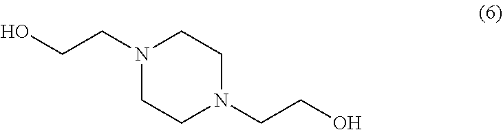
N1(CCO)CCN(CCO)CC1
